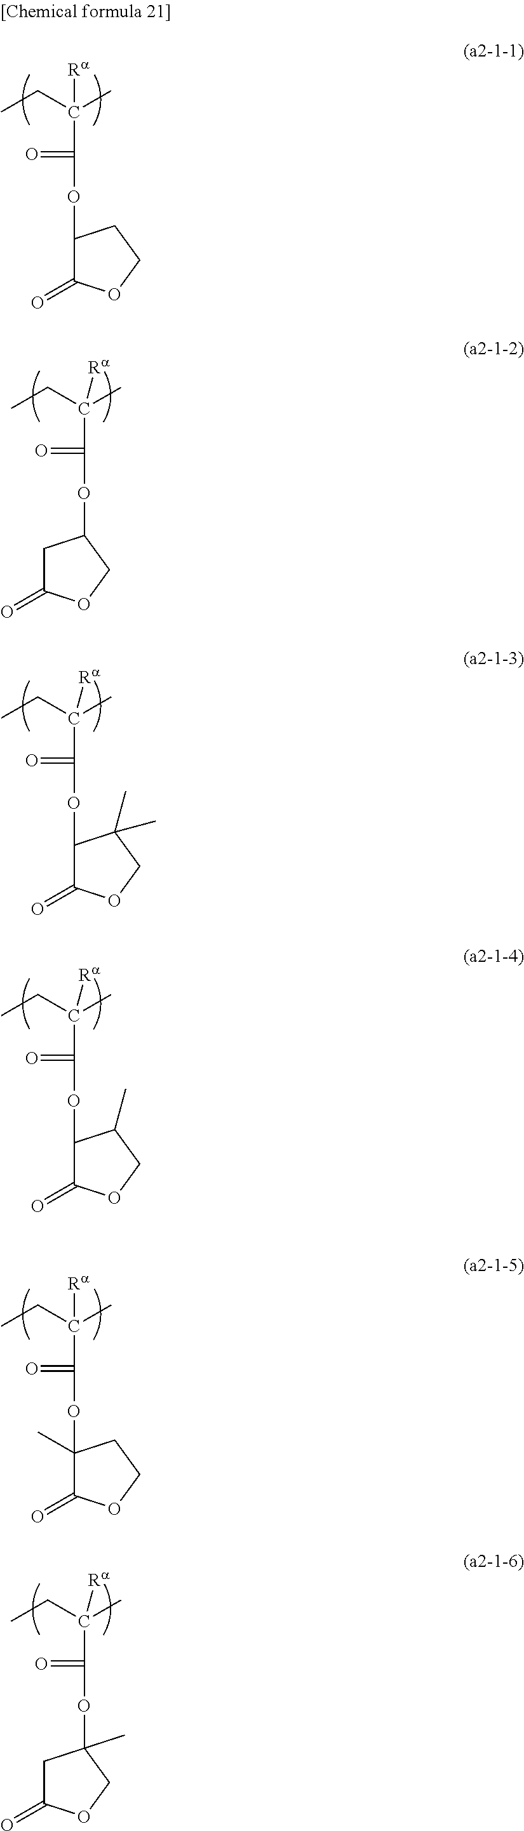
CCC(C)([Ra])C(=O)OC1C(=O)OCC1.CCC(C)([Ra])C(=O)OC1C(=O)OCC1(C)C.CCC(C)([Ra])C(=O)OC1C(=O)OCC1C.CCC(C)([Ra])C(=O)OC1(C)C(=O)OCC1.CCC(C)([Ra])C(=O)OC1CC(=O)OC1.CCC(C)([Ra])C(=O)OC1(C)CC(=O)OC1
